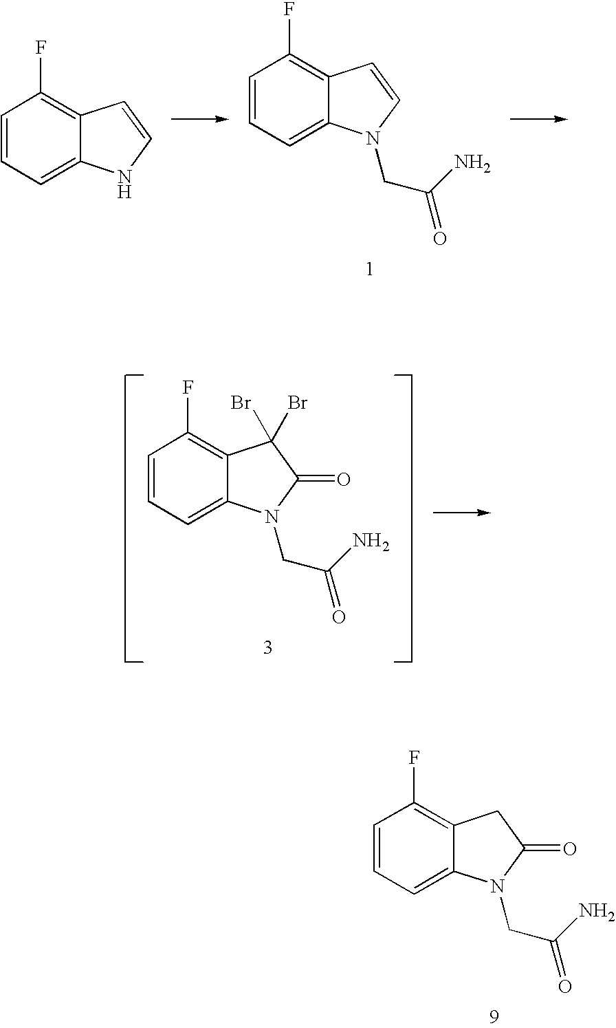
C1=CC=C2C(=C1F)C=CN2.C1=CC=C2C(=C1F)C=CN2CC(N)=O.C1=CC=C2C(=C1F)C(Br)(Br)C(=O)N2CC(N)=O.C1=CC=C2C(=C1F)CC(=O)N2CC(N)=O
